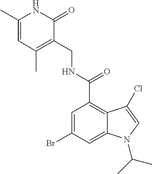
C1(C)=CC(C)=C(CNC(=O)C2=C3C(=CC(Br)=C2)N(C(C)C)C=C3Cl)C(=O)N1
